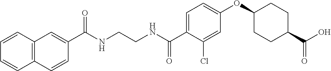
C1(C(NCCNC(C2=CC=C(OC3CCC(C(O)=O)CC3)C=C2Cl)=O)=O)=CC2=C(C=C1)C=CC=C2
